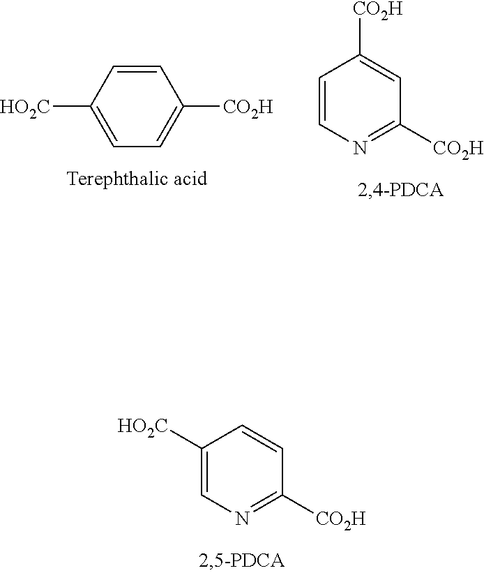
C1=CC([HO2C])=CC=C1[CO2H].C1=CN=C([CO2H])C=C1[CO2H].C1([HO2C])=CN=C([CO2H])C=C1
